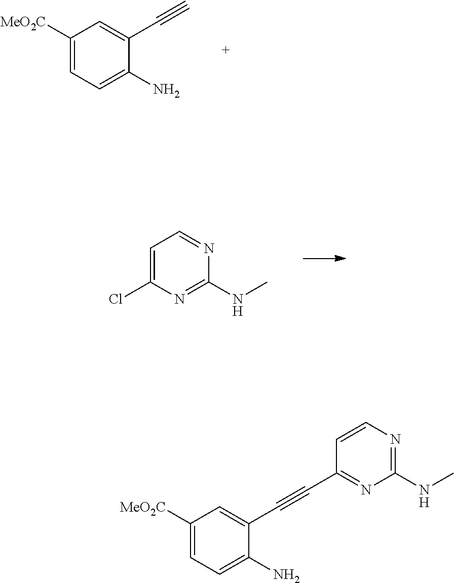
C1([MeO2C])=CC=C(N)C(C#C)=C1.C1=C(Cl)N=C(NC)N=C1.C1([MeO2C])=CC=C(N)C(C#CC2=NC(NC)=NC=C2)=C1
